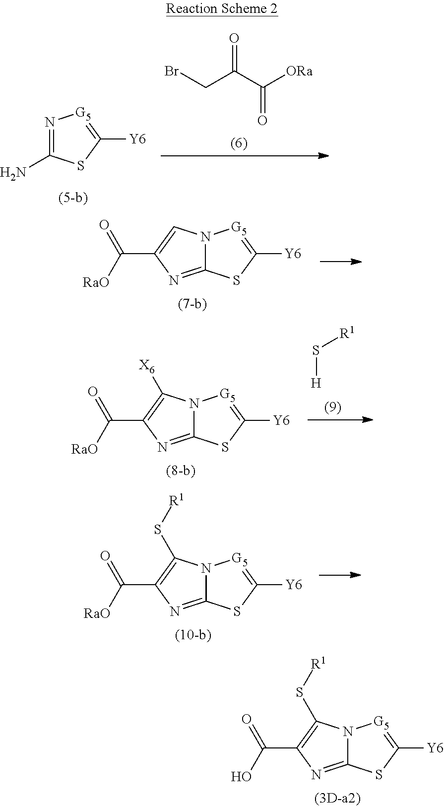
N12C(=NC(C(=O)O)=C1S[R1])SC([Y6])=[G5]2.N1=C(N)SC([Y6])=[G5]1.BrCC(C([ORa])=O)=O.N12C(=NC(C(=O)[RaO])=C1)SC([Y6])=[G5]2.N12C(=NC(C(=O)[RaO])=C1[X6])SC([Y6])=[G5]2.S([H])[R1].N12C(=NC(C(=O)[RaO])=C1S[R1])SC([Y6])=[G5]2
